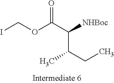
O=C(C([NHBoc])C(CC)C)OCI
